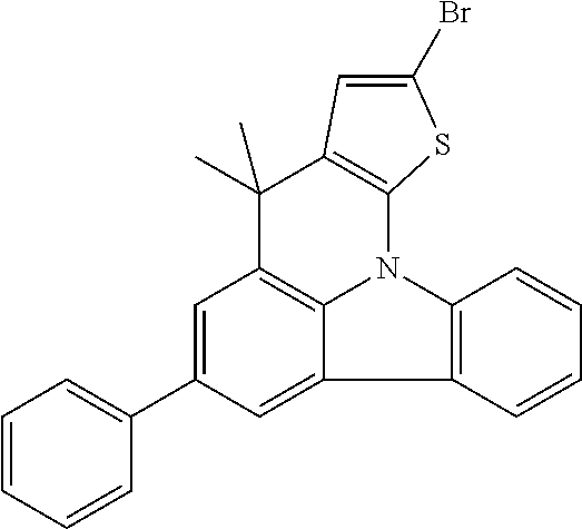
C1=C(C2=CC=CC=C2)C=C2C3=C1C(C)(C)C1=C(N3C3=C2C=CC=C3)SC(Br)=C1
